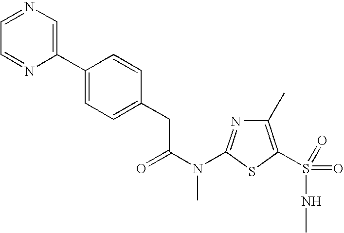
C1(C)=C(S(NC)(=O)=O)SC(N(C(CC2=CC=C(C3=CN=CC=N3)C=C2)=O)C)=N1
